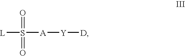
[L]S(=O)(=O)[A][Y][D]
